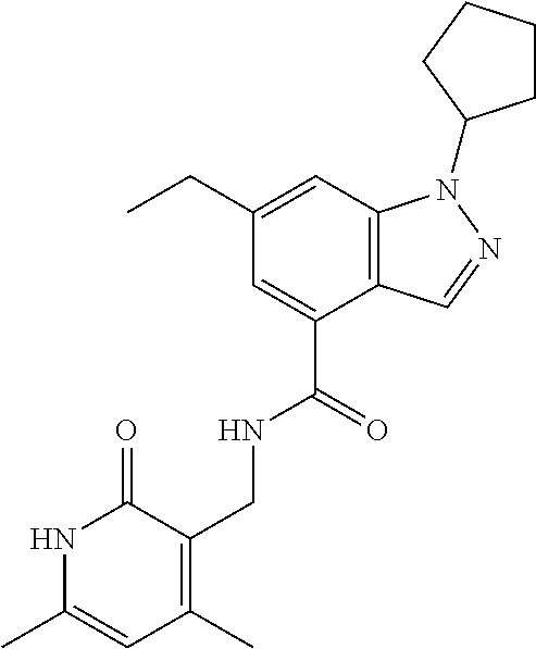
C12=C(C=C(CC)C=C1C(=O)NCC1=C(C)C=C(C)NC1=O)N(C1CCCC1)N=C2
